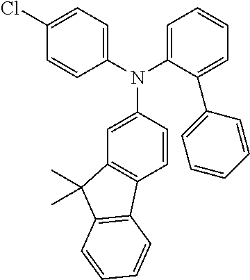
N(C1=CC=CC=C1C1=CC=CC=C1)(C1=CC2=C(C=C1)C1=C(C2(C)C)C=CC=C1)C1=CC=C(Cl)C=C1
